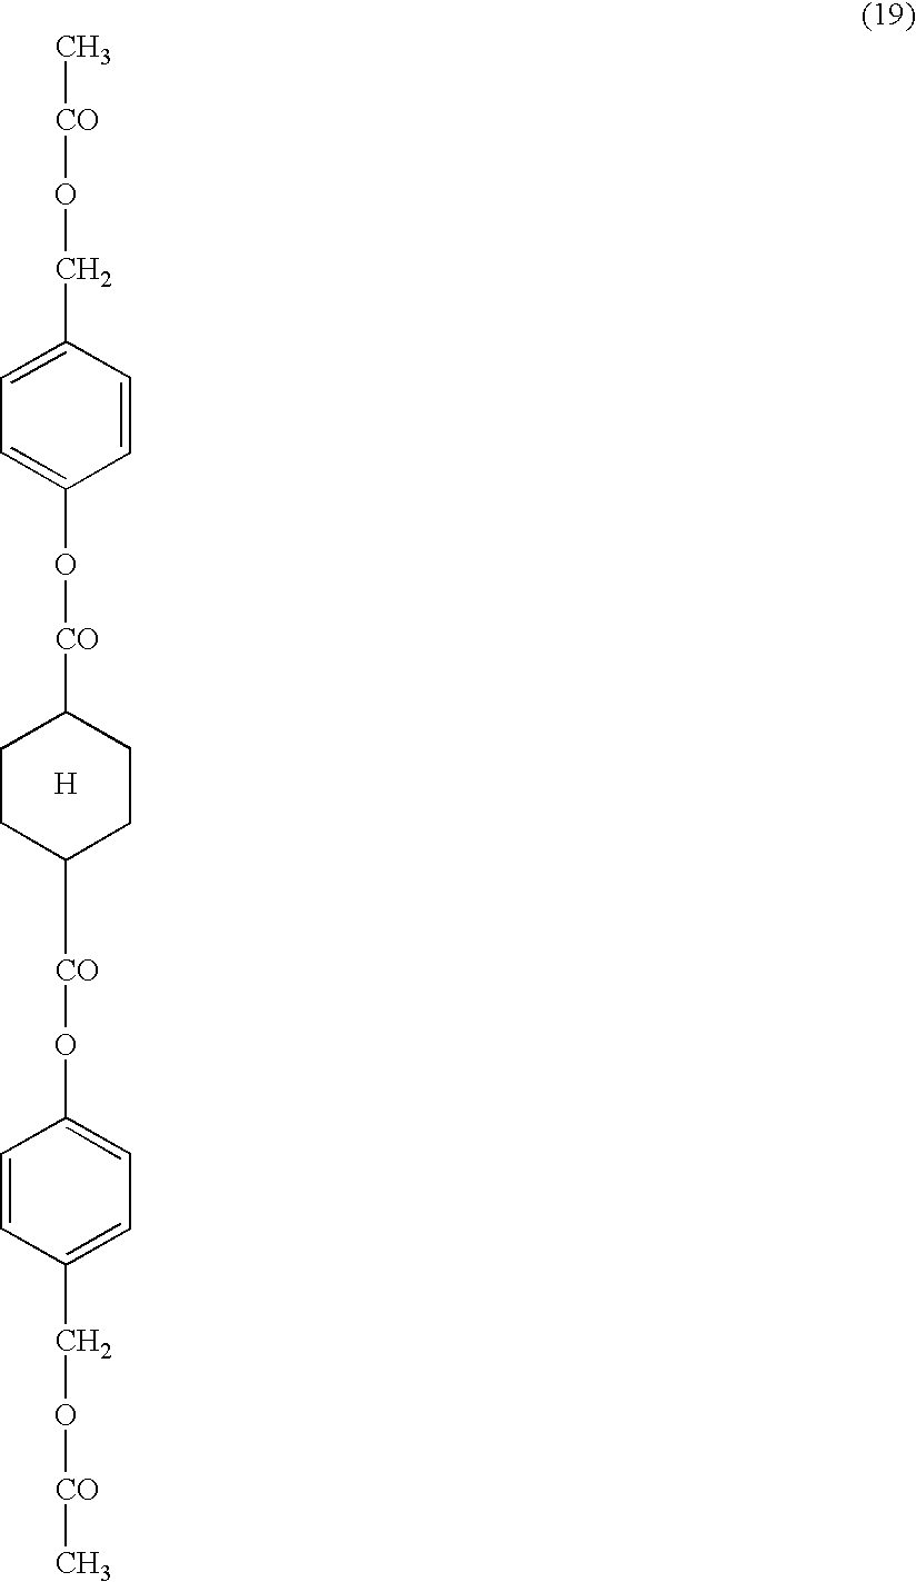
C1CC([CO]OC2=CC=C(CO[CO]C)C=C2)CCC1[CO]OC1=CC=C(CO[CO]C)C=C1.[H]
